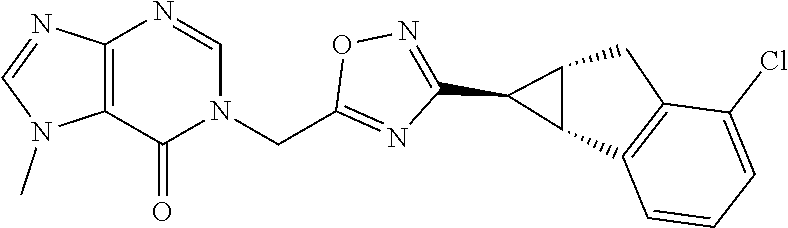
C12=C(C(=O)N(CC3=NC(C4C5C4CC4=C5C=CC=C4Cl)=NO3)C=N1)N(C)C=N2
